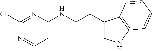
C(NC1=CC=NC(Cl)=N1)CC1=CNC2=C1C=CC=C2
